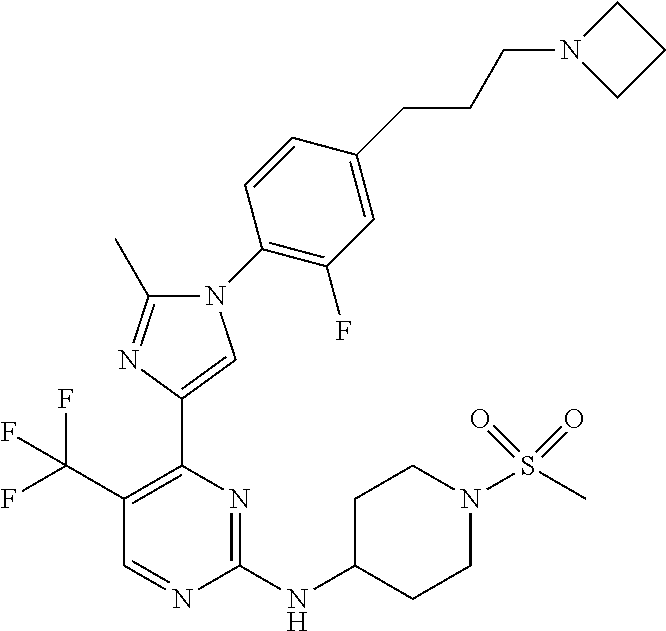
C1=NC(NC2CCN(S(C)(=O)=O)CC2)=NC(C2=CN(C3=C(F)C=C(CCCN4CCC4)C=C3)C(C)=N2)=C1C(F)(F)F
